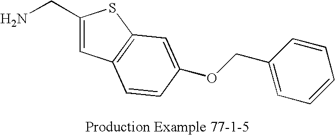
C(C1=CC2=C(S1)C=C(OCC1=CC=CC=C1)C=C2)N
